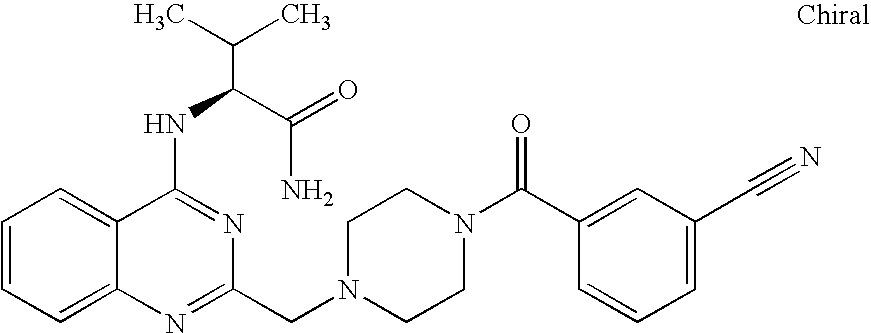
C1=CC=C2C(=C1)C(NC(C(N)=O)C(C)C)=NC(CN1CCN(C(C3=CC(C#N)=CC=C3)=O)CC1)=N2
